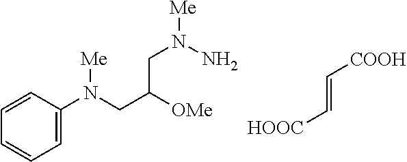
C(=C[HOOC])[COOH].C1=C(N(CC([OMe])CN([Me])N)[Me])C=CC=C1
